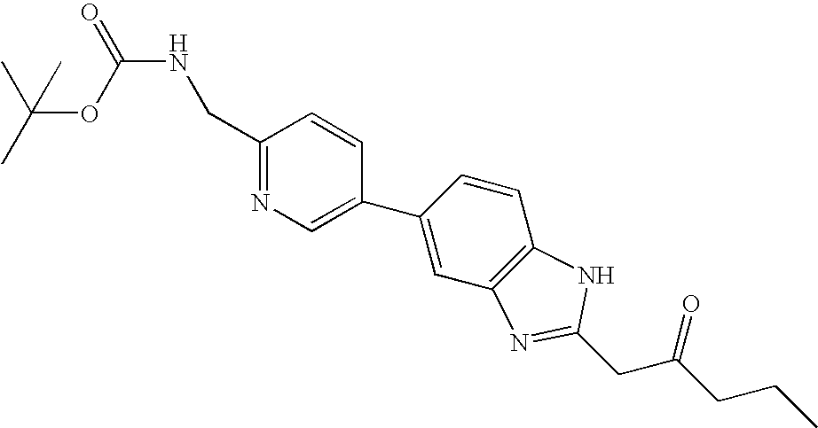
C1(CNC(=O)OC(C)(C)C)=NC=C(C2=CC3=C(C=C2)NC(CC(CCC)=O)=N3)C=C1
